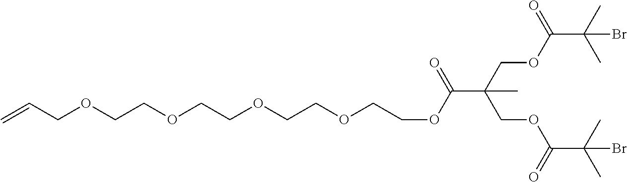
C(OC(C(C)(C)Br)=O)C(COC(C(C)(C)Br)=O)(C)C(=O)OCCOCCOCCOCCOCC=C
